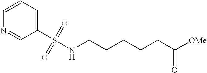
C1=C(S(NCCCCCC([OMe])=O)(=O)=O)C=NC=C1
